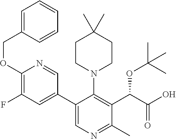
C1=C(COC2=C(F)C=C(C3=CN=C(C)C(C(C(O)=O)OC(C)(C)C)=C3N3CCC(C)(C)CC3)C=N2)C=CC=C1
